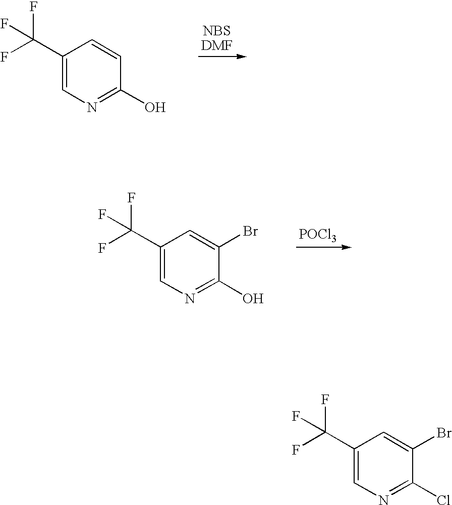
C1(C(F)(F)F)=CN=C(O)C=C1.[POCl3].C1(C(F)(F)F)=CN=C(O)C(Br)=C1.C1(C(F)(F)F)=CN=C(Cl)C(Br)=C1
